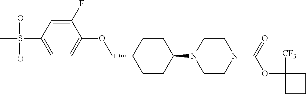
C1CC(N2CCN(C(OC3([CF3])CCC3)=O)CC2)CCC1COC1=CC=C(S(=O)(=O)C)C=C1F
